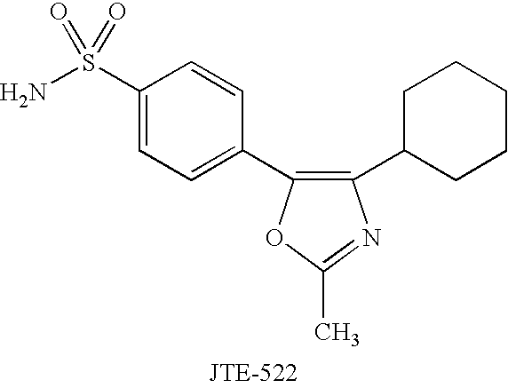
NS(C1=CC=C(C2=C(C3CCCCC3)N=C(C)O2)C=C1)(=O)=O
